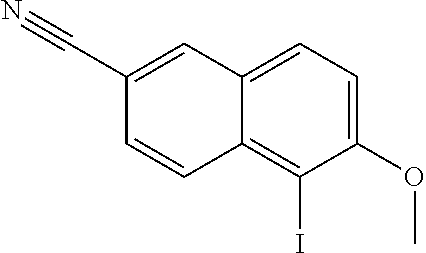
C1(C#N)=CC2=CC=C(OC)C(I)=C2C=C1
